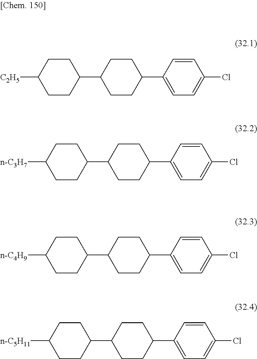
C1=CC(C2CCC(C3CCC([C2H5])CC3)CC2)=CC=C1Cl.C1=CC(C2CCC(C3CCC([n-C3H7])CC3)CC2)=CC=C1Cl.C1=CC(C2CCC(C3CCC([n-C4H9])CC3)CC2)=CC=C1Cl.C1=CC(C2CCC(C3CCC([n-C5H11])CC3)CC2)=CC=C1Cl
